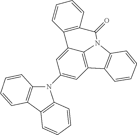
C1(N2C3=C(C4=C2C=CC=C4)C=CC=C3)=CC2=C3C(=C1)C1=C(C=CC=C1)C(=O)N3C1=C2C=CC=C1
